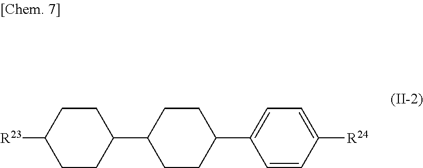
C1(C2CCC(C3=CC=C([R24])C=C3)CC2)CCC([R23])CC1
